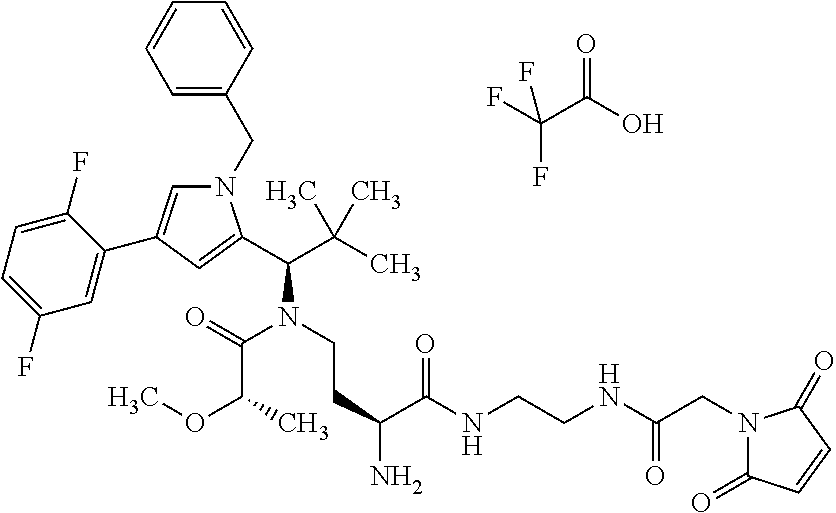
C1=CC=C(CN2C=C(C3=CC(F)=CC=C3F)C=C2C(C(C)(C)C)N(C(C(OC)C)=O)CCC(C(NCCNC(CN2C(=O)C=CC2=O)=O)=O)N)C=C1.FC(C(O)=O)(F)F
